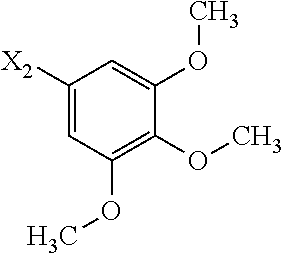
C1([X2])=CC(OC)=C(OC)C(OC)=C1
